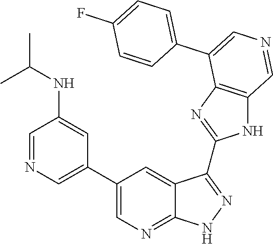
C1=NC=C(C2=CN=C3C(=C2)C(C2=NC4=C(N2)C=NC=C4C2=CC=C(F)C=C2)=NN3)C=C1NC(C)C
